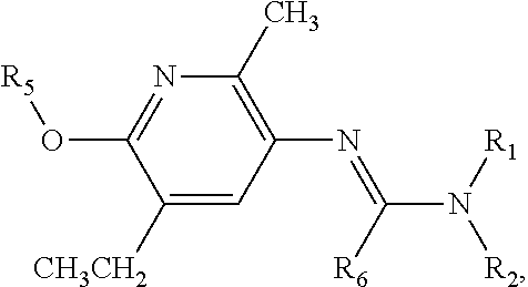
C1([CH3CH2])=CC(N=C(N([R1])[R2])[R6])=C(C)N=C1O[R5]
